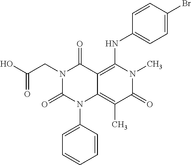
N1(CC(O)=O)C(=O)N(C2=CC=CC=C2)C2=C(C)C(=O)N(C)C(NC3=CC=C(Br)C=C3)=C2C1=O
